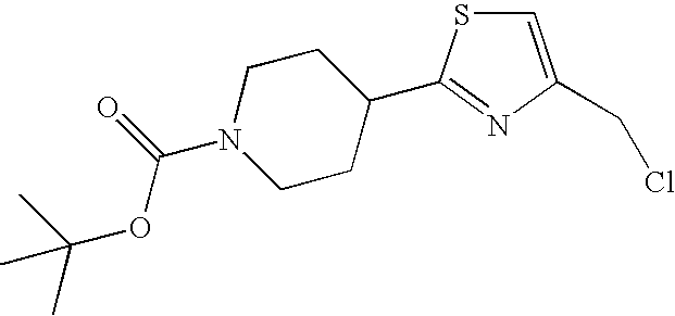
C1=C(CCl)N=C(C2CCN(C(=O)OC(C)(C)C)CC2)S1
